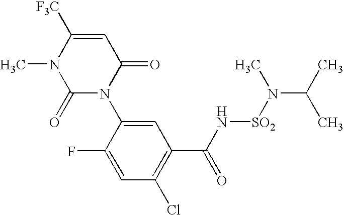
C1=C(N2C(=O)C=C([F3C])N(C)C2=O)C(F)=CC(Cl)=C1C(N[SO2]N(C(C)C)C)=O
